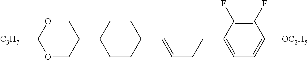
C1CC(C2COC([C3H7])OC2)CCC1C=CCCC1=CC=C([OC2H5])C(F)=C1F
